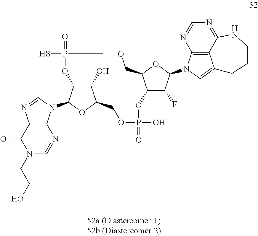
C12=C(N=CN(CCO)C1=O)N(C1OC3C(O)C1OP(S)(=O)OCC1C(OP(O)(=O)OC3)C(F)C(N3C=C4C5=C3N=CN=C5NCCC4)O1)C=N2
